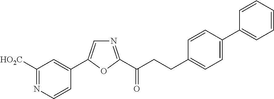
C1([HO2C])=NC=CC(C2=CN=C(C(CCC3=CC=C(C4=CC=CC=C4)C=C3)=O)O2)=C1
